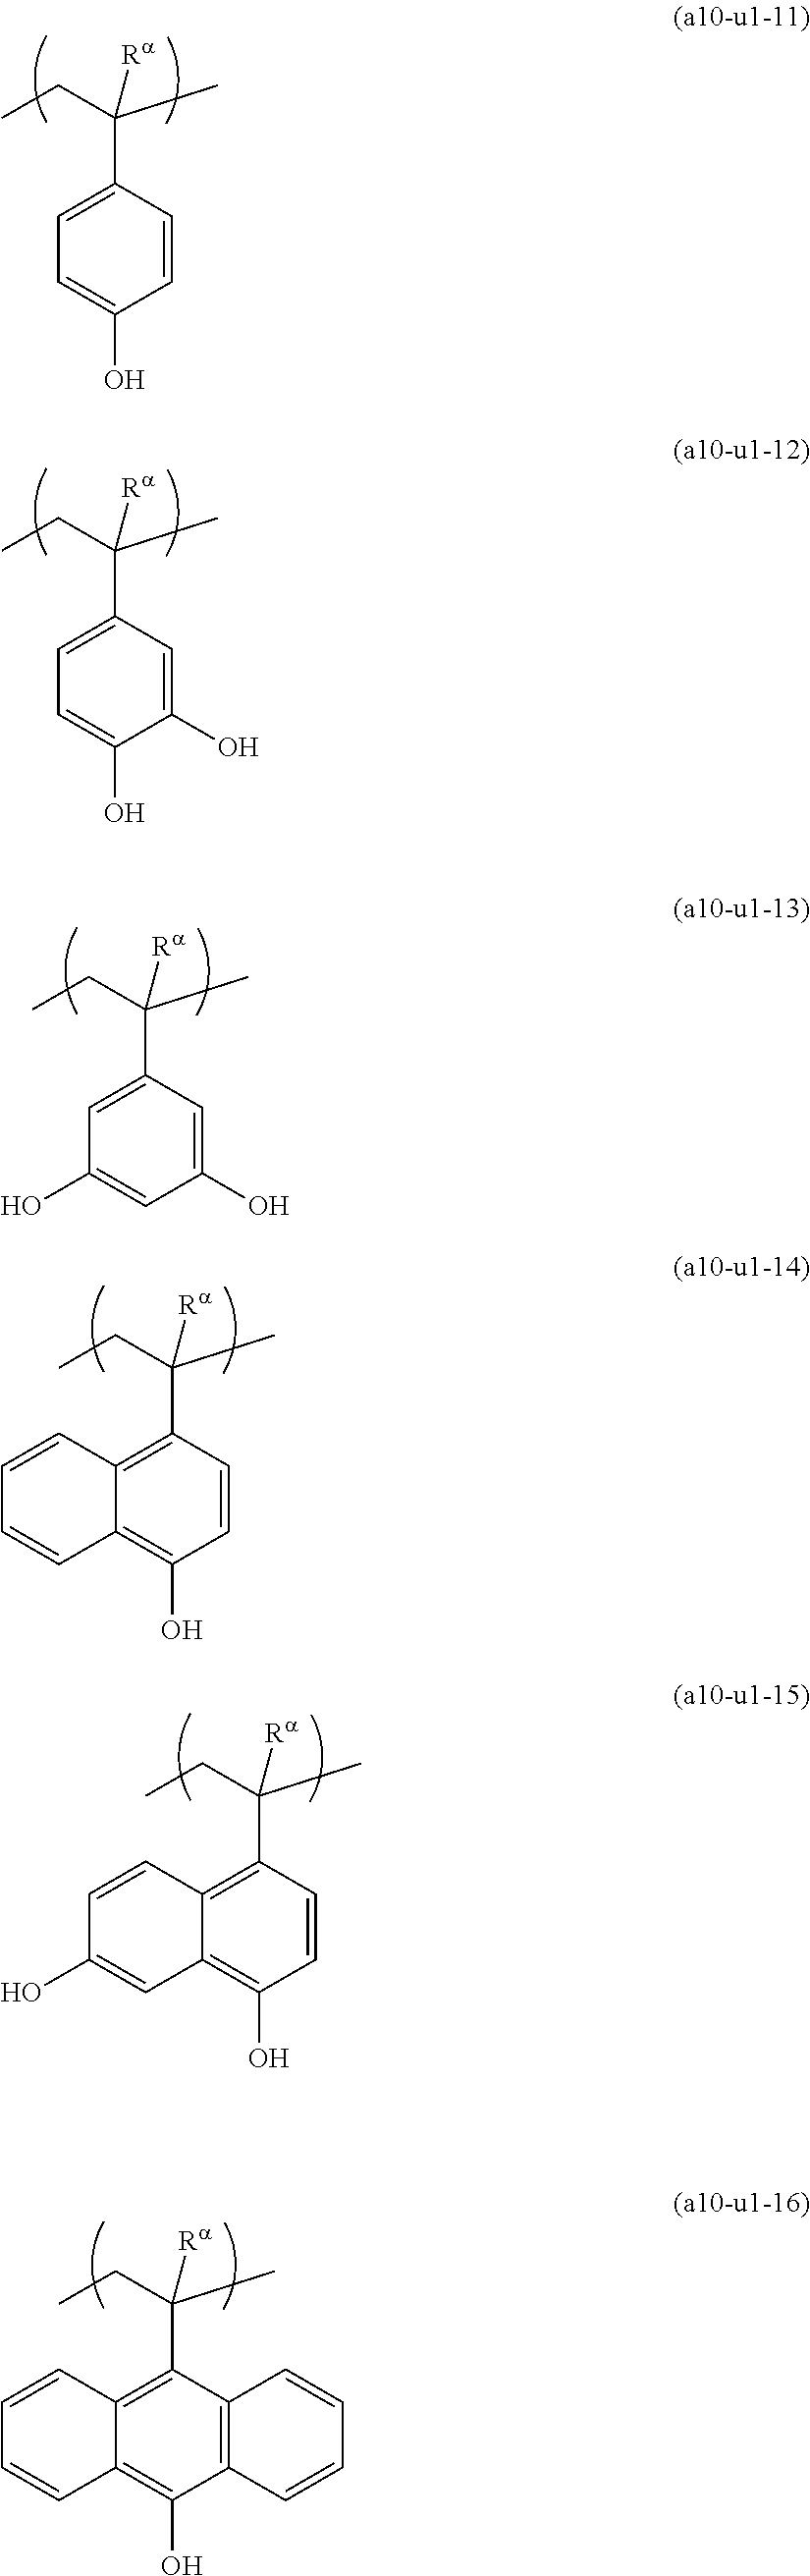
C1=CC(C(C)(CC)[Ra])=CC=C1O.C1(O)=CC(C(C)(CC)[Ra])=CC=C1O.C1(O)=CC(C(C)(CC)[Ra])=CC(O)=C1.C1=CC(C(C)(CC)[Ra])=C2C(=C1O)C=CC=C2.C1=CC(C(C)(CC)[Ra])=C2C(=C1O)C=C(O)C=C2.C12=C(C(C(C)(CC)[Ra])=C3C(=C1O)C=CC=C3)C=CC=C2
